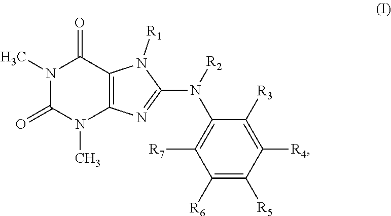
CN1C(=O)N(C)C(=O)C2=C1N=C(N(C1=C([R7])C([R6])=C([R5])C([R4])=C1[R3])[R2])N2[R1]
